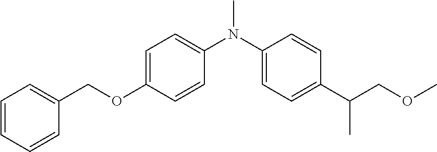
C1(N(C2=CC=C(OCC3=CC=CC=C3)C=C2)C)=CC=C(C(COC)C)C=C1
